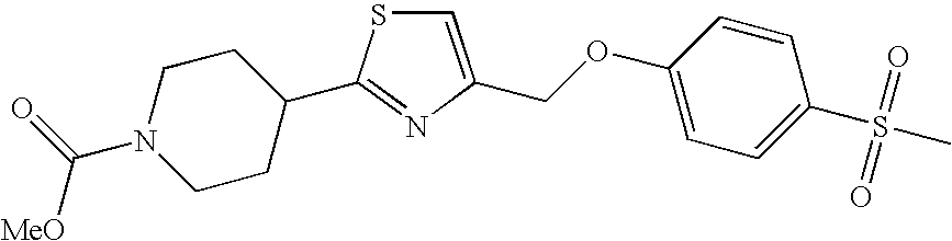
C1=C(COC2=CC=C(S(=O)(=O)C)C=C2)N=C(C2CCN(C(=O)[MeO])CC2)S1
